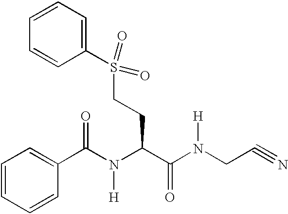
C1=CC=CC(C(N(C(C(N(CC#N)[H])=O)CCS(C2=CC=CC=C2)(=O)=O)[H])=O)=C1
